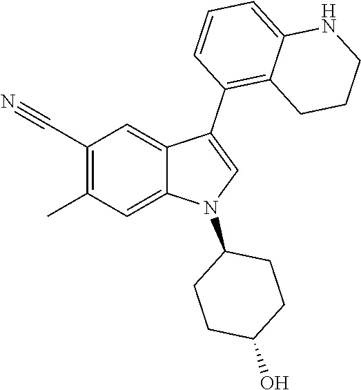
C1(C#N)=C(C)C=C2C(=C1)C(C1=C3C(=CC=C1)NCCC3)=CN2C1CCC(O)CC1
